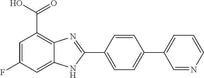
C1=C(C2=NC3=C(C(O)=O)C=C(F)C=C3N2)C=CC(C2=CC=CN=C2)=C1
